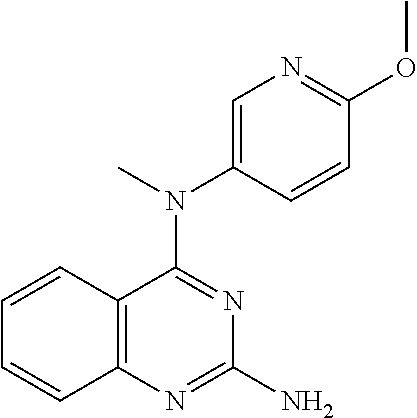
C1=CC(OC)=NC=C1N(C)C1=NC(N)=NC2=C1C=CC=C2
